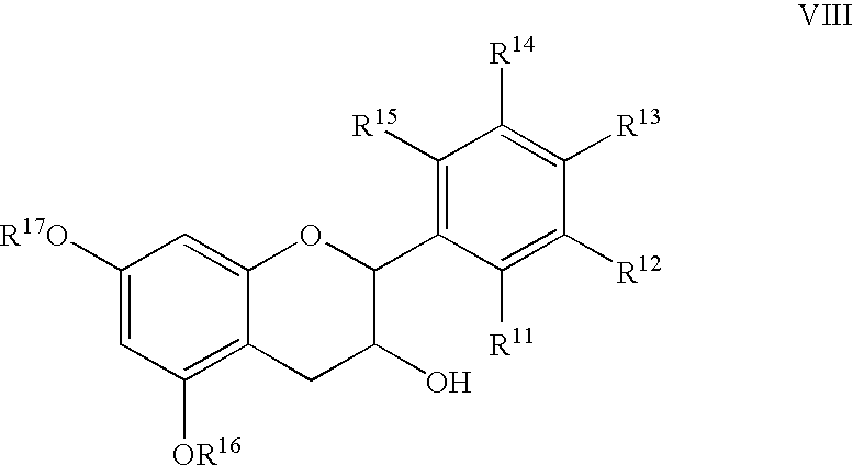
C1([R17O])=CC([OR16])=C2C(=C1)OC(C1=C([R15])C([R14])=C([R13])C([R12])=C1[R11])C(O)C2
